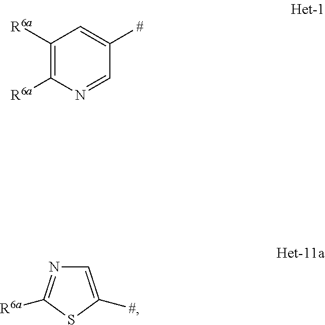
C1=C([#])SC([R6a])=N1.C1([R6a])=C([R6a])N=CC([#])=C1
